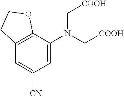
N(C[COOH])(C[COOH])C1=CC([CN])=CC2=C1OCC2
